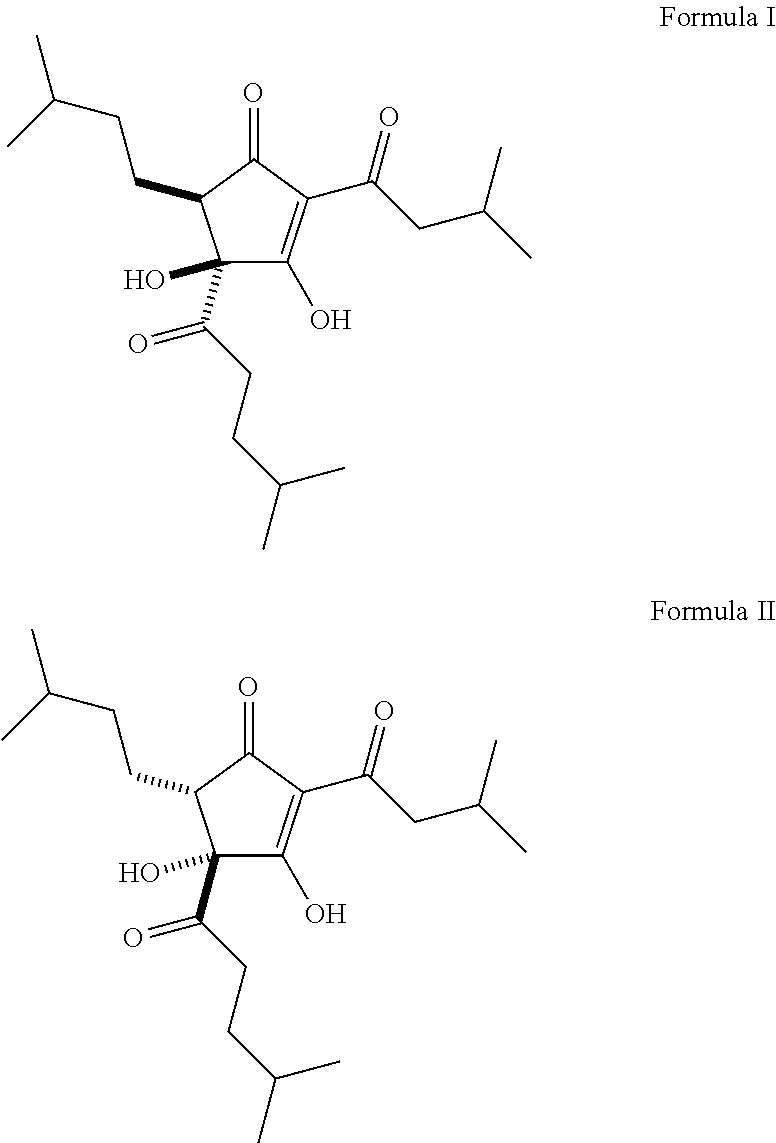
C1(C(=O)CCC(C)C)(O)C(O)=C(C(CC(C)C)=O)C(=O)C1CCC(C)C.C1(C(=O)CCC(C)C)(O)C(O)=C(C(CC(C)C)=O)C(=O)C1CCC(C)C
